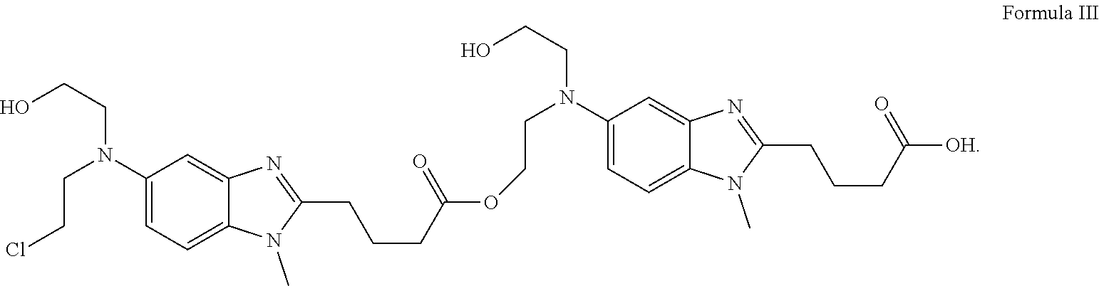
C1(N(CCCl)CCO)=CC=C2C(=C1)N=C(CCCC(=O)OCCN(CCO)C1=CC=C3C(=C1)N=C(CCCC(=O)[OH])N3C)N2C
